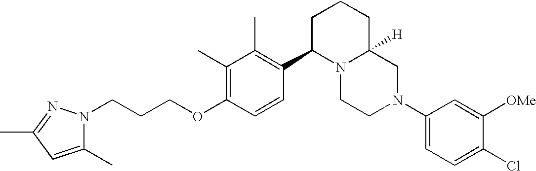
C1(C)=C(OCCCN2C(C)=CC(C)=N2)C=CC(C2N3C([H])(CCC2)CN(C2=CC=C(Cl)C([OMe])=C2)CC3)=C1C
